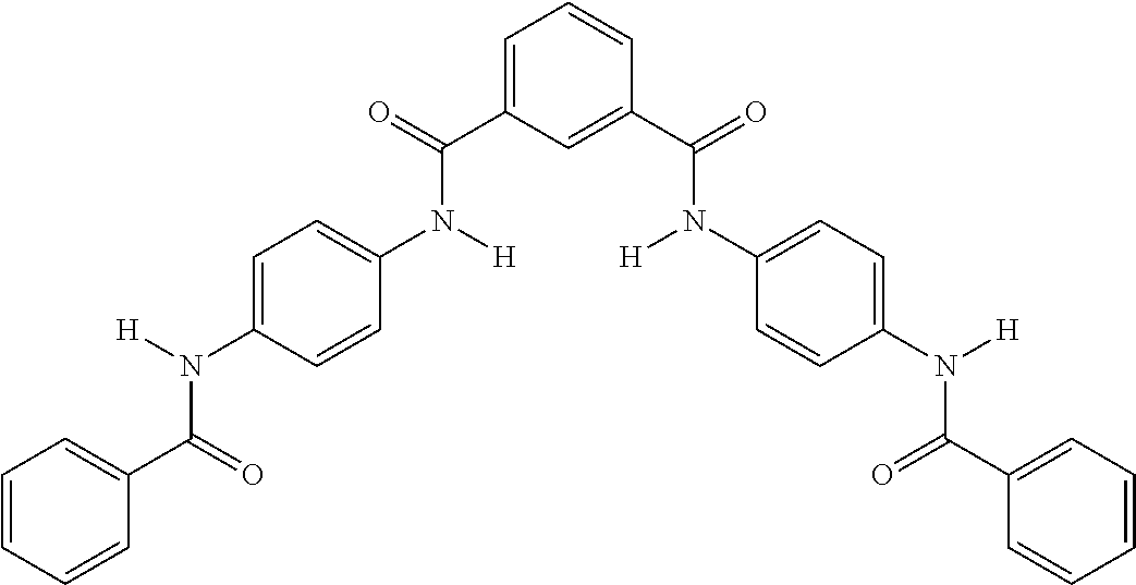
C1=CC=CC(C(=O)N([H])C2=CC=C(N([H])C(=O)C3=CC=CC(C(N(C4=CC=C(N(C(C5=CC=CC=C5)=O)[H])C=C4)[H])=O)=C3)C=C2)=C1
